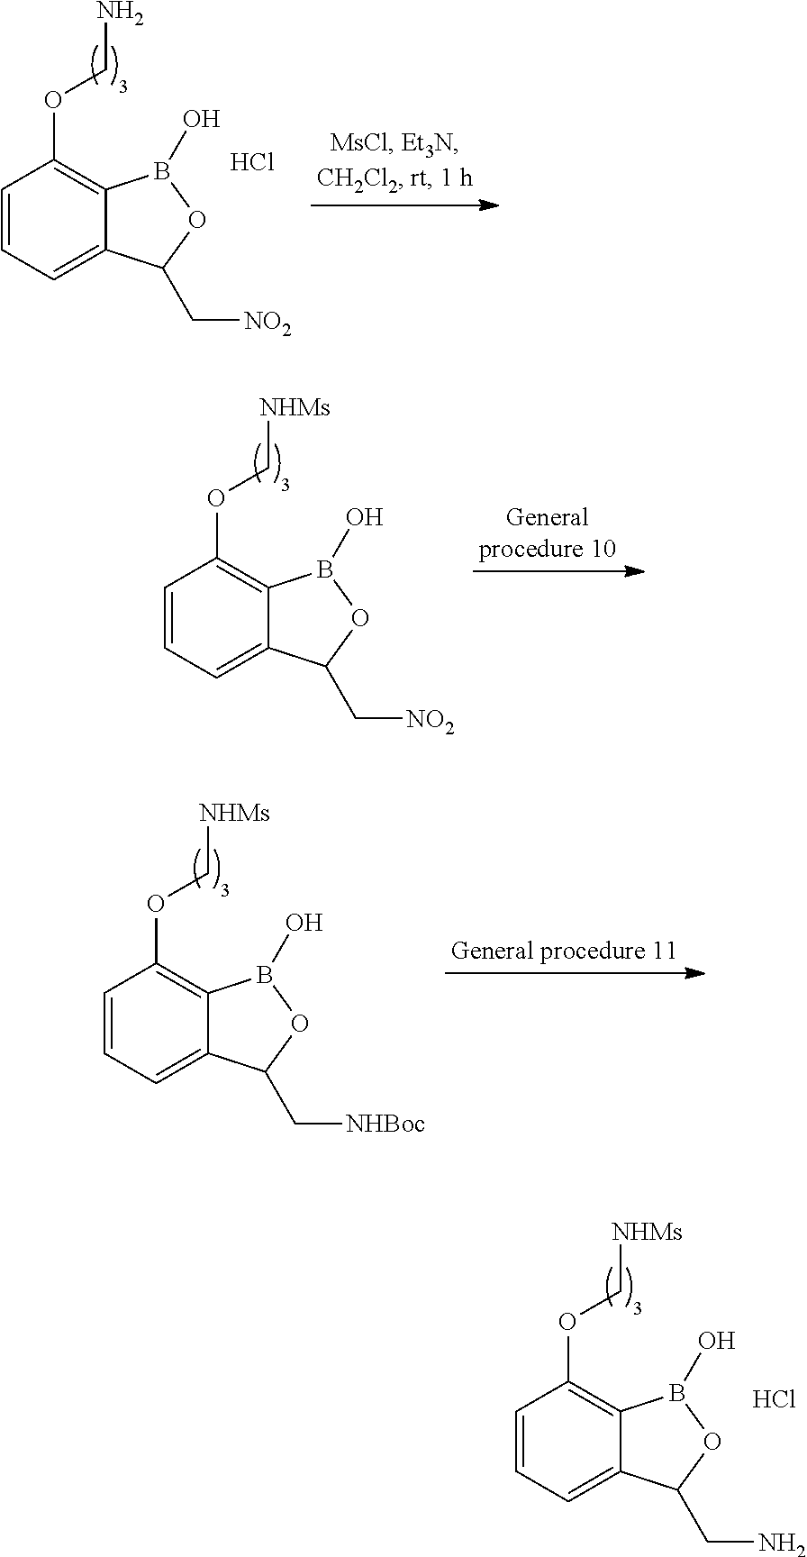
C1=CC=C2C(=C1OC[NHMs])B(O)OC2C[NO2].C1=CC=C2C(=C1OCN)B(O)OC2C[NO2].Cl.C1=CC=C2C(=C1OC[NHMs])B(O)OC2C[NHBoc].C1=CC=C2C(=C1OC[NHMs])B(O)OC2CN.Cl
